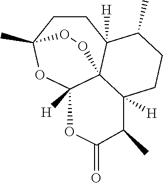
C1CC2(C)OC3([H])C4(C1([H])C(C)CCC4([H])C(C)C(=O)O3)OO2
